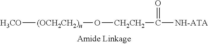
[H3CO][(OCH2CH2)n]O[CH2CH2]C([NH-ATA])=O
